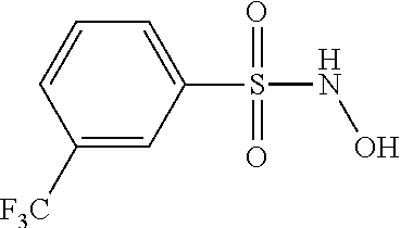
C1([F3C])=CC(S(NO)(=O)=O)=CC=C1
